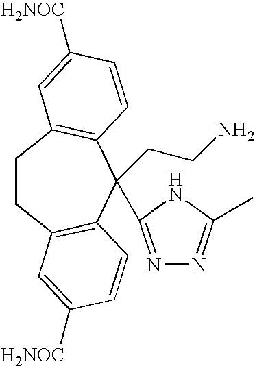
C1CC2=C(C=CC([H2NOC])=C2)C(CCN)(C2=NN=C(C)N2)C2=C1C=C([H2NOC])C=C2
